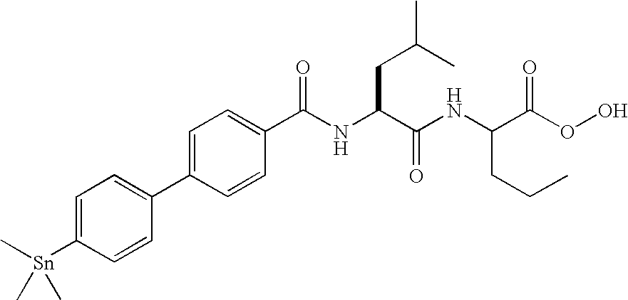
C1=C([Sn](C)(C)C)C=CC(C2=CC=C(C(NC(C(NC(C(OO)=O)CCC)=O)CC(C)C)=O)C=C2)=C1
